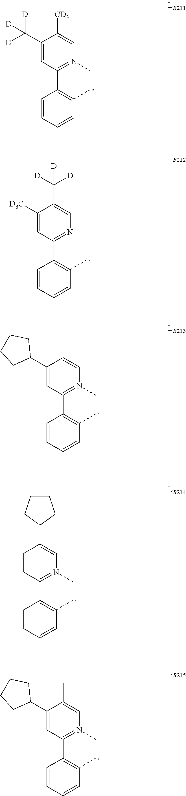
C1=CC=CC(C)=C1C1=N(C)C=C([CD3])C(C([D])([D])[D])=C1.C1=CC=CC(C)=C1C1=NC=C(C([D])([D])[D])C([D3C])=C1.C1=CC=CC(C)=C1C1=N(C)C=CC(C2CCCC2)=C1.C1=CC=CC(C)=C1C1=N(C)C=C(C2CCCC2)C=C1.C1=CC=CC(C)=C1C1=N(C)C=C(C)C(C2CCCC2)=C1
